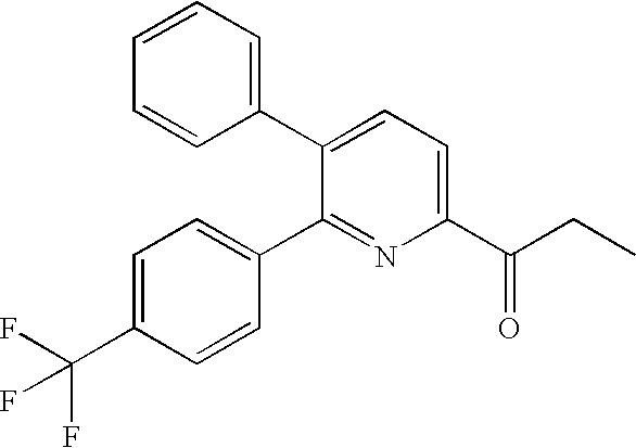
C1=CC=C(C2=CC=C(C(CC)=O)N=C2C2=CC=C(C(F)(F)F)C=C2)C=C1
